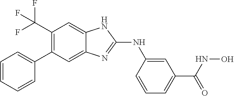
C1(C(F)(F)F)=C(C2=CC=CC=C2)C=C2C(=C1)NC(NC1=CC(C(=O)NO)=CC=C1)=N2
